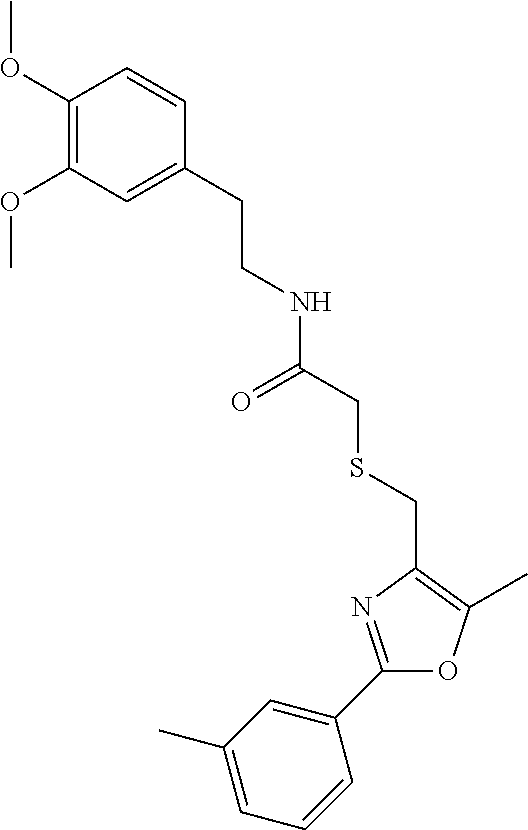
C1(C2=CC(C)=CC=C2)=NC(CSCC(=O)NCCC2=CC(OC)=C(OC)C=C2)=C(C)O1
